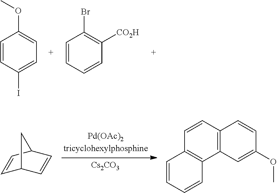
C1=CC(I)=CC=C1OC.C1=CC=CC([CO2H])=C1Br.[Cs2CO3].C1=CC2C=CC1C2.C1=CC2=C(C3=C1C=CC=C3)C=C(OC)C=C2
